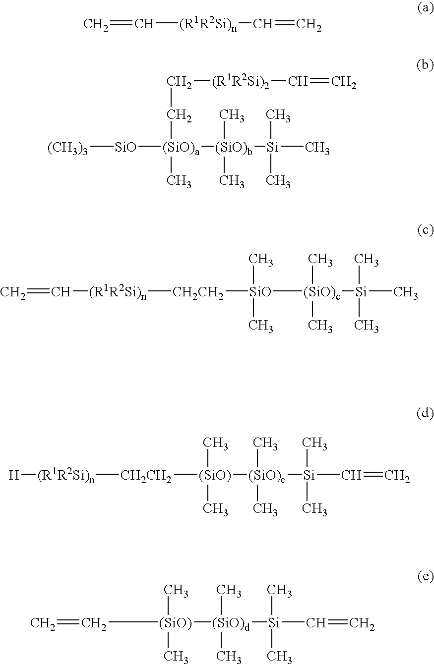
C=C[(R1R2Si)n]C=C.[(CH3)3][SiO][(SiO)a](CC[(R1R2Si)2]C=C)([(SiO)b]([Si](C)(C)C)(C)C)C.[CH2CH2]([SiO](C)([(SiO)c]([Si](C)(C)C)(C)C)C)[(R1R2Si)n]C=C.[CH2CH2]([(SiO)](C)([(SiO)c]([Si](C=C)(C)C)(C)C)C)[(R1R2Si)n][H].C([(SiO)](C)([(SiO)d]([Si](C=C)(C)C)(C)C)C)=C
